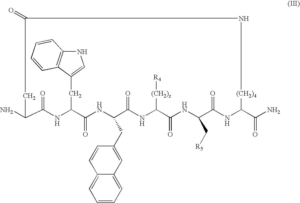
NC1C(=O)NC(CC2=CNC3=C2C=CC=C3)C(=O)NC(CC2=CC3=CC=CC=C3C=C2)C(=O)NC([(CH2)z][R4])C(=O)NC(C[R5])C(=O)NC(C(N)=O)[(CH2)4]NC(=O)C1
